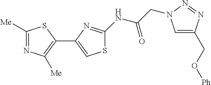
C1([Me])=NC([Me])=C(C2=CSC(NC(CN3C=C(CO[Ph])N=N3)=O)=N2)S1
